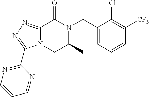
C12=NN=C(C3=NC=CC=N3)N1CC(CC)N(CC1=CC=CC([CF3])=C1Cl)C2=O
